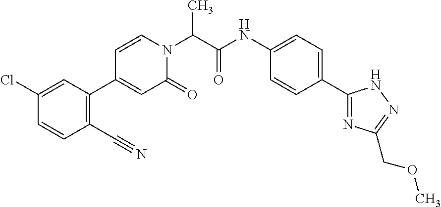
CC(N1C=CC(C2=C(C#N)C=CC(Cl)=C2)=CC1=O)C(NC1=CC=C(C2=NC(COC)=NN2)C=C1)=O
